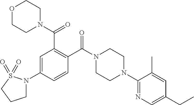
C1=C(N2CCCS2(=O)=O)C=CC(C(N2CCN(C3=NC=C(CC)C=C3C)CC2)=O)=C1C(=O)N1CCOCC1
